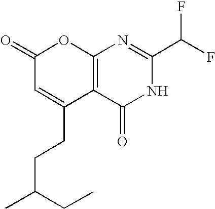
C12=C(C(=O)NC(C(F)F)=N1)C(CCC(C)CC)=CC(=O)O2
